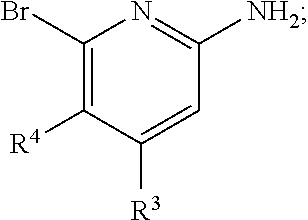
C1([R4])=C(Br)N=C([NH2])C=C1[R3]
